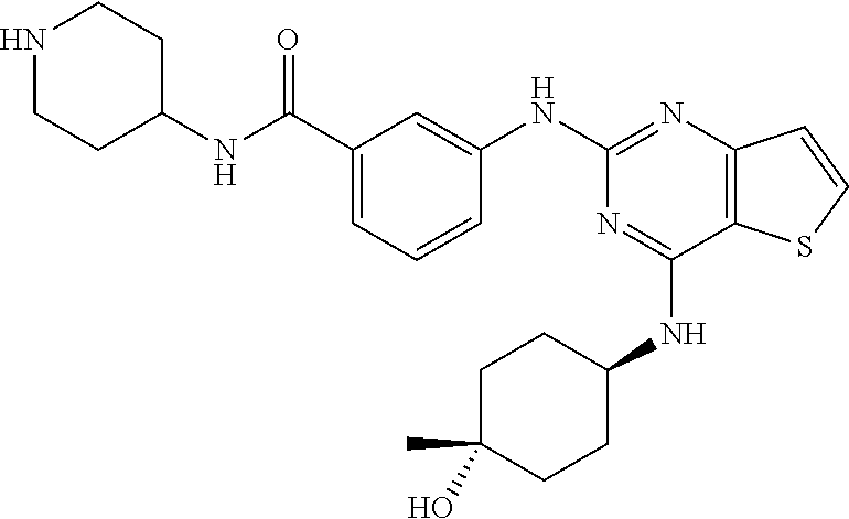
C1(NC2=CC(C(NC3CCNCC3)=O)=CC=C2)=NC2=C(C(NC3CCC(O)(C)CC3)=N1)SC=C2
